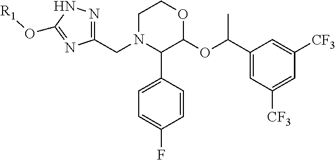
C1=CC(C2C(OC(C3=CC([CF3])=CC([CF3])=C3)C)OCCN2CC2=NNC(O[R1])=N2)=CC=C1F
